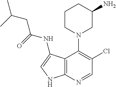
C12=C(N=CC(Cl)=C1N1CC(N)CCC1)NC=C2NC(=O)CC(C)C
